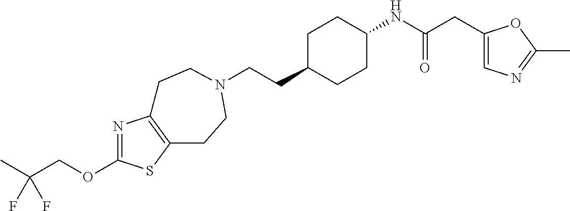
O(C1=NC2=C(S1)CCN(CCC1CCC(NC(CC3=CN=C(C)O3)=O)CC1)CC2)CC(C)(F)F
